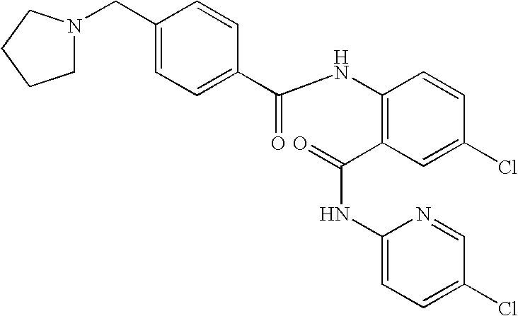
C1(CN2CCCC2)=CC=C(C(NC2=C(C(=O)NC3=CC=C(Cl)C=N3)C=C(Cl)C=C2)=O)C=C1
